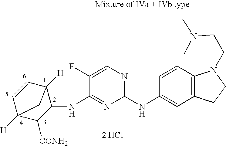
C1(NC2=CC3=C(C=C2)N(CCN(C)C)CC3)=NC=C(F)C(NC2C3([H])C=CC([H])(C2[CONH2])C3)=N1.[2 HCl]
